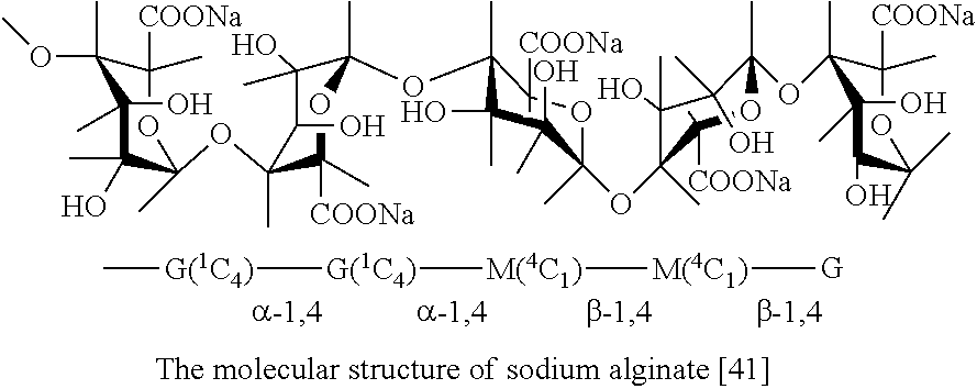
C1(OC2(C)C(C)(O)C(O)(C)C(OC3(C)C(O)(C)C(O)(C)C(OC4(C)C([COONa])(C)OC(C)(C)C(O)C4(C)O)(C)OC3([COONa])C)(C)OC2(C)[COONa])(C)C(C)(O)C(O)C(OC2(C)OC([COONa])(C)C(OC)(C)C(O)(C)C2(C)O)(C)C([COONa])(C)O1.C[G(1C4)][G(1C4)][M(4C1)][M(4C1)][G]
